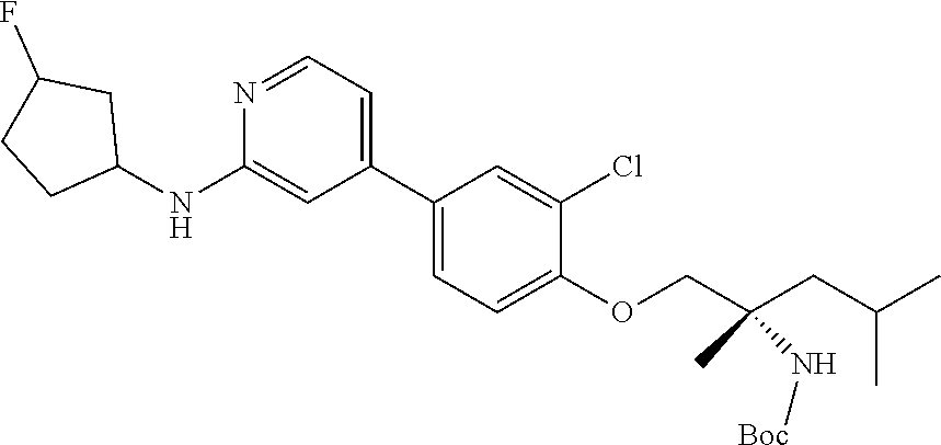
C1(C2=CC=NC(NC3CC(F)CC3)=C2)=CC=C(OCC(CC(C)C)(C)N[Boc])C(Cl)=C1
